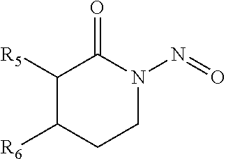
C1([R5])C([R6])CCN(N=O)C1=O
